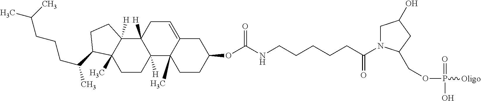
C1CC2([H])C([H])(C3([H])C1(C)C(C(CCCC(C)C)C)CC3)CC=C1C2(C)CCC(OC(NCCCCCC(=O)N2CC(O)CC2COP(=O)(O)[Oligo])=O)C1
